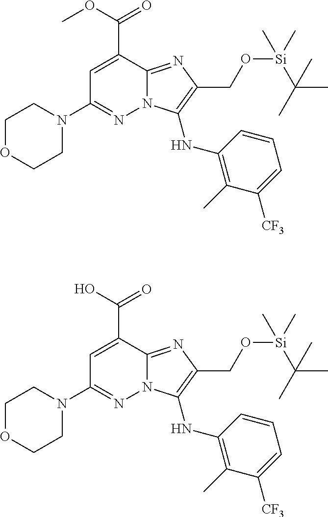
C1OCCN(C2=NN3C(=NC(CO[Si](C)(C(C)(C)C)C)=C3NC3=C(C)C([CF3])=CC=C3)C(C(OC)=O)=C2)C1.C1OCCN(C2=NN3C(=NC(CO[Si](C)(C(C)(C)C)C)=C3NC3=C(C)C([CF3])=CC=C3)C(C(O)=O)=C2)C1
